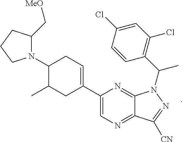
N1=C2C(=NC=C1C1=CCC(N3CCCC3C[MeO])C(C)C1)C([CN])=NN2C(C1=C(Cl)C=C(Cl)C=C1)C
